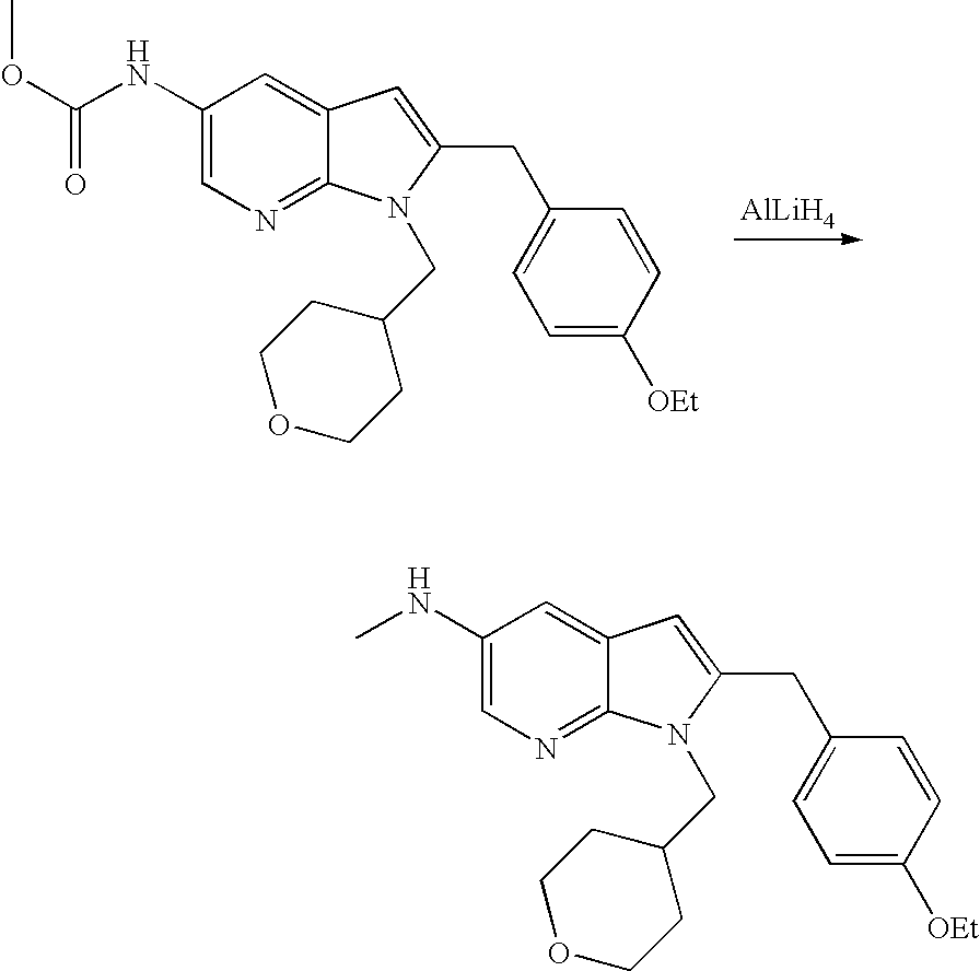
[AlLiH4].C1(NC(OC)=O)=CN=C2C(=C1)C=C(CC1=CC=C([OEt])C=C1)N2CC1CCOCC1.C1(NC)=CN=C2C(=C1)C=C(CC1=CC=C([OEt])C=C1)N2CC1CCOCC1
